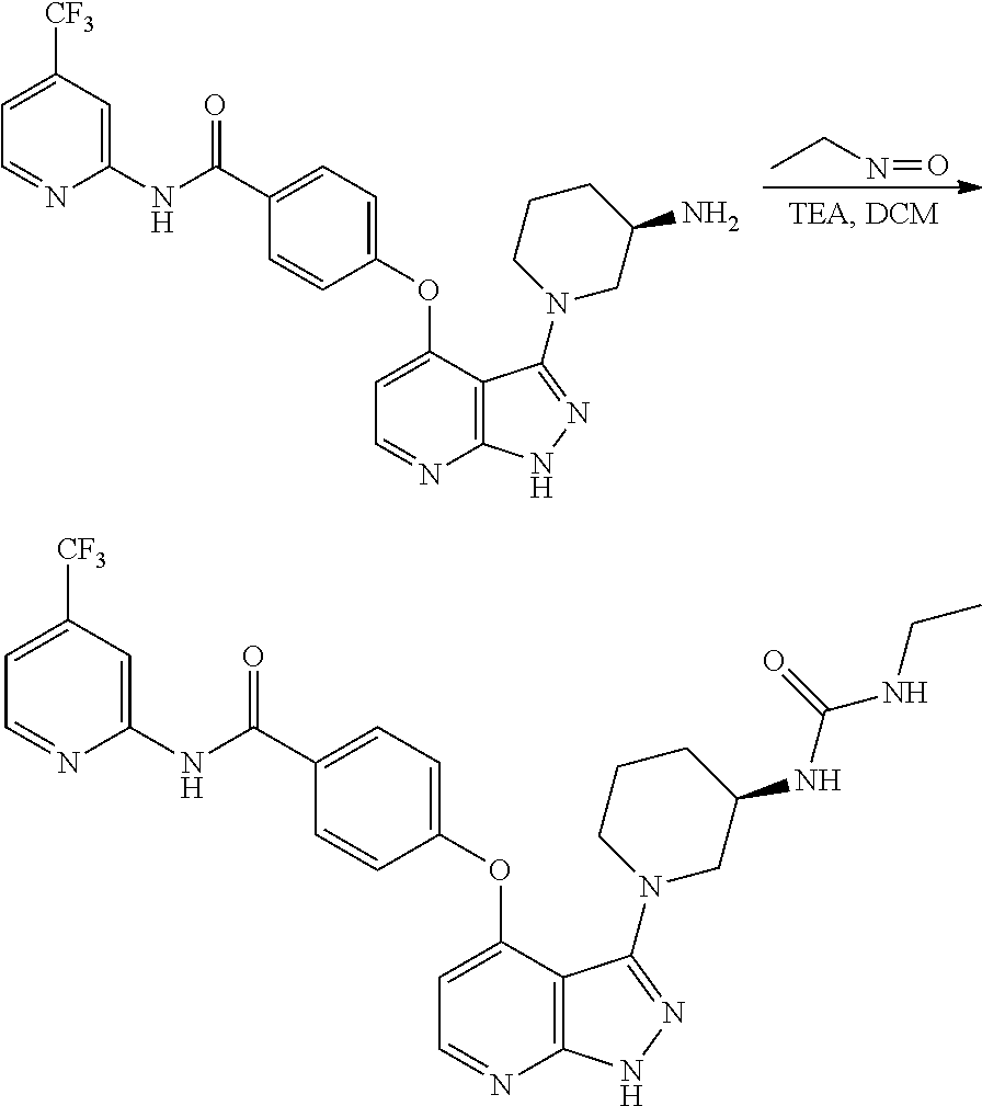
N(C(C1=CC=C(OC2=CC=NC3=C2C(N2CC(NC(NCC)=O)CCC2)=NN3)C=C1)=O)C1=CC([CF3])=CC=N1.N(C(C1=CC=C(OC2=CC=NC3=C2C(N2CC(N)CCC2)=NN3)C=C1)=O)C1=CC([CF3])=CC=N1.CCN=O
